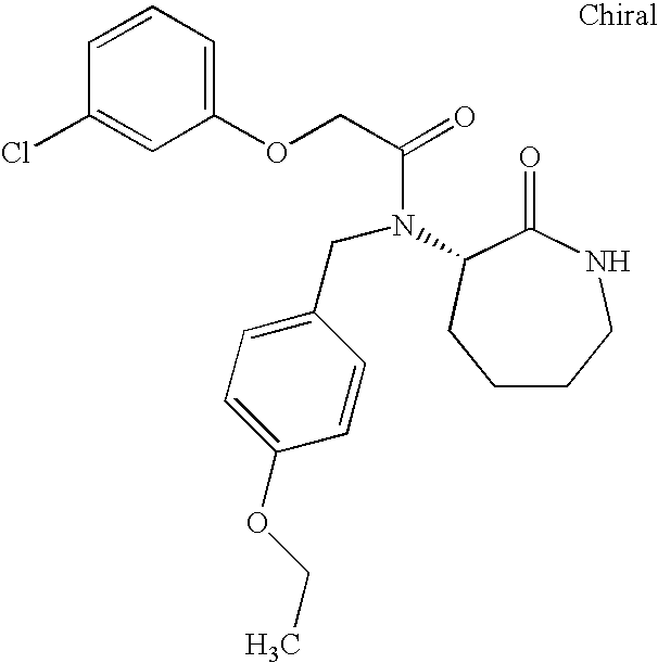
C1CCNC(=O)C(N(C(COC2=CC=CC(Cl)=C2)=O)CC2=CC=C(OCC)C=C2)C1
